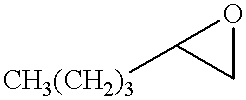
[CH3(CH2)3]C1CO1
